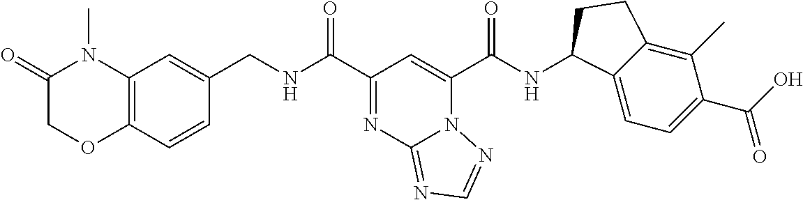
N12C(C(NC3C4=CC=C(C(O)=O)C(C)=C4CC3)=O)=CC(C(NCC3=CC4=C(C=C3)OCC(=O)N4C)=O)=NC1=NC=N2
